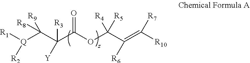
C(C(C(OC(C(=C([R10])[R7])[R6])([R4])[R5])=O)([R3])[Y])([Q]([R1])[R2])([R8])[R9]
